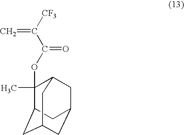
[CF3]C(C(OC1(C)C2CC3CC(CC1C3)C2)=O)=C
